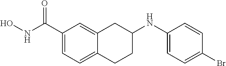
C1(C(NO)=O)=CC=C2C(=C1)CC(NC1=CC=C(Br)C=C1)CC2
